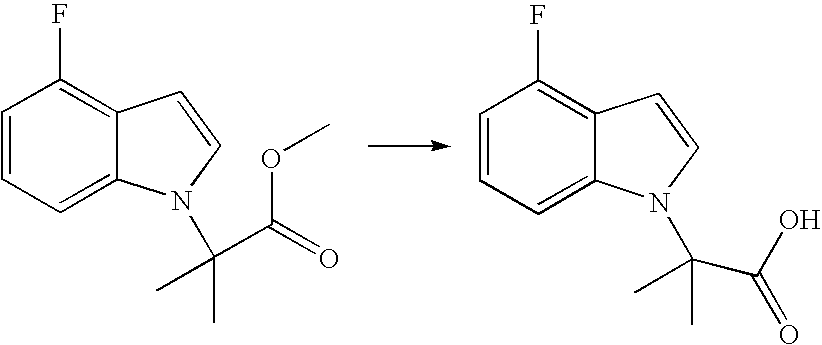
C1=CC=C2C(=C1F)C=CN2C(C(O)=O)(C)C.C1=CC=C2C(=C1F)C=CN2C(C)(C(=O)OC)C
